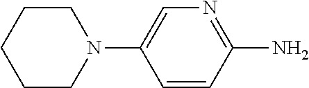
C1=CC(N)=NC=C1N1CCCCC1
